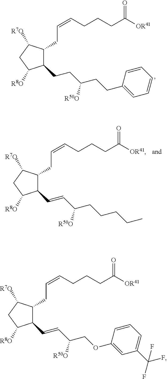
C1(CCC(CCC2=CC=CC=C2)[R50O])C(CC=CCCCC([OR41])=O)C([R7O])CC1[R8O].C1(C=CC(COC2=CC(C(F)(F)F)=CC=C2)[R50O])C(CC=CCCCC([OR41])=O)C([R7O])CC1[R8O].C1(C=CC(CCCCC)[R50O])C(CC=CCCCC([OR41])=O)C([R7O])CC1[R8O]
